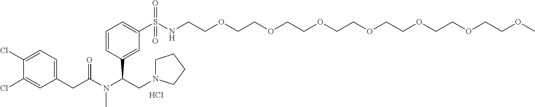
C(N(C(CN1CCCC1)C1=CC(S(NCCOCCOCCOCCOCCOCCOCCOC)(=O)=O)=CC=C1)C)(CC1=CC=C(Cl)C(Cl)=C1)=O.Cl
